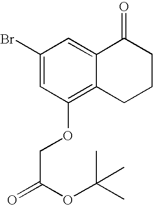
C1(Br)=CC(OCC(=O)OC(C)(C)C)=C2C(=C1)C(=O)CCC2
